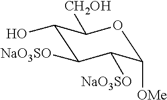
O1C([OMe])C([NaO3SO])C([NaO3SO])C(O)C1[CH2OH]
